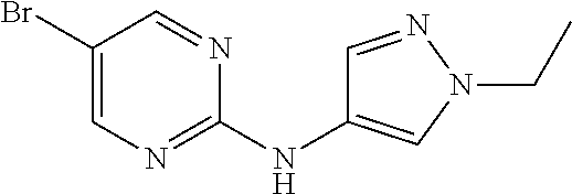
C1(Br)=CN=C(NC2=CN(CC)N=C2)N=C1
